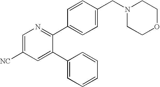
C1=C([NC])C=C(C2=CC=CC=C2)C(C2=CC=C(CN3CCOCC3)C=C2)=N1
